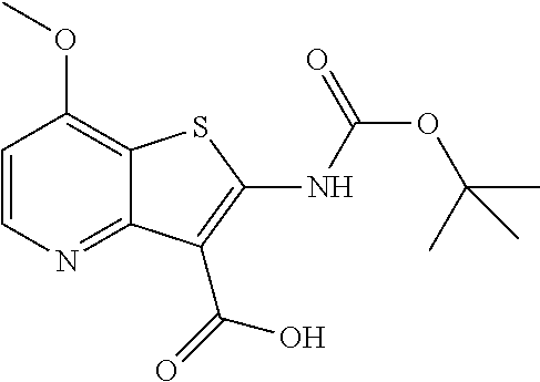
C1=CN=C2C(=C1OC)SC(NC(OC(C)(C)C)=O)=C2C(=O)O
